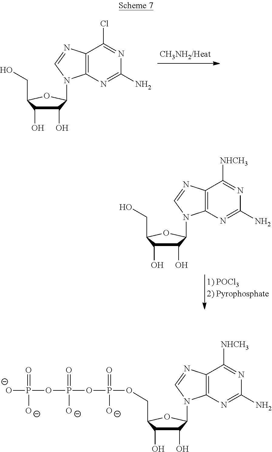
C1(O)C(O)C(CO)OC1N1C2=C(C(Cl)=NC(N)=N2)N=C1.C1(O)C(O)C(CO)OC1N1C2=C(C([NHCH3])=NC(N)=N2)N=C1.C1(O)C(O)C(COP(OP(OP([O-])(=O)[O-])(=O)[O-])(=O)[O-])OC1N1C2=C(C([NHCH3])=NC(N)=N2)N=C1
